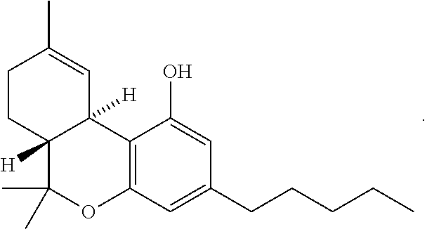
C12=C(C(O)=CC(CCCCC)=C1)C1([H])C([H])(C(C)(C)O2)CCC(C)=C1
